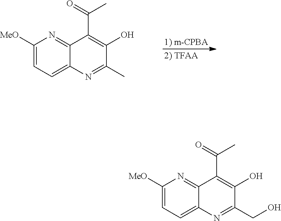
C1([MeO])=CC=C2C(=N1)C(C(=O)C)=C(O)C(C)=N2.C1([MeO])=CC=C2C(=N1)C(C(=O)C)=C(O)C(CO)=N2
